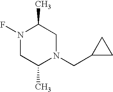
FN1CC(C)N(CC2CC2)CC1C
